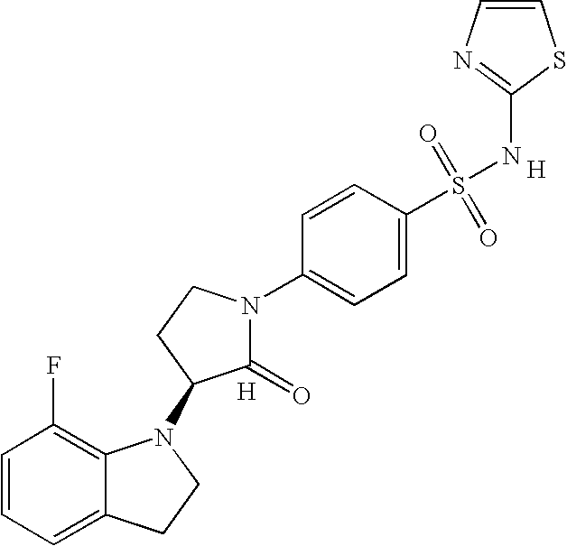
C1=CC=C2C(=C1F)N(C1C(=O)N(C3=CC=C(S(=O)(=O)NC4=NC=CS4)C=C3)CC1)CC2.[H].[H]
